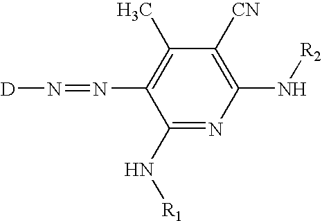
C1(N[R1])=NC(N[R2])=C([CN])C(C)=C1N=N[D]
